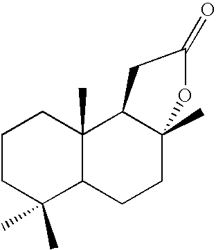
C1CC(C)(C)C2C(C)(C1)C1C(C)(CC2)OC(=O)C1
